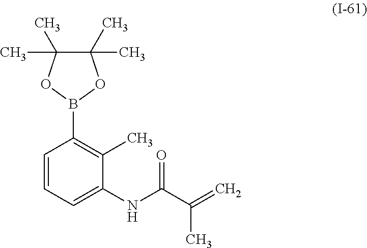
C1=CC=C(NC(C(=C)C)=O)C(C)=C1B1OC(C)(C)C(C)(C)O1
